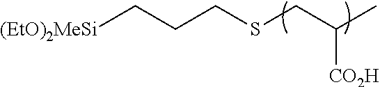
[(EtO)2MeSi]CCCSCC(C)[CO2H]
